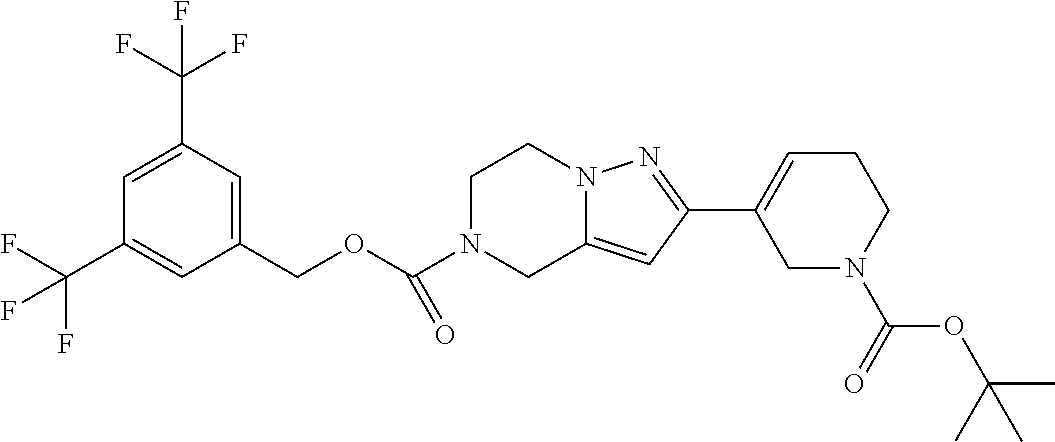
C1(COC(N2CC3=CC(C4=CCCN(C(=O)OC(C)(C)C)C4)=NN3CC2)=O)=CC(C(F)(F)F)=CC(C(F)(F)F)=C1
